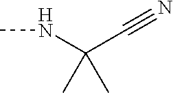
N(C)C(C#N)(C)C
